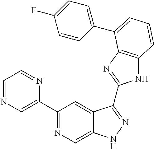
C1(C2=NC=C3C(=C2)C(C2=NC4=C(N2)C=CC=C4C2=CC=C(F)C=C2)=NN3)=CN=CC=N1
